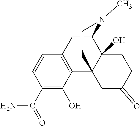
C1(C(=O)N)=C(O)C2=C(C=C1)CC1C3(O)C2(CC(=O)CC3)CCN1C
